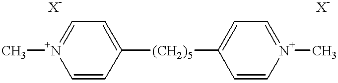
C1=CC([(CH2)5]C2=CC=[N+](C)C=C2)=CC=[N+]1C
